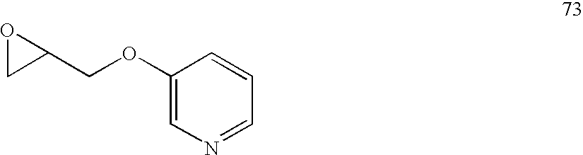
O1CC1COC1=CN=CC=C1
